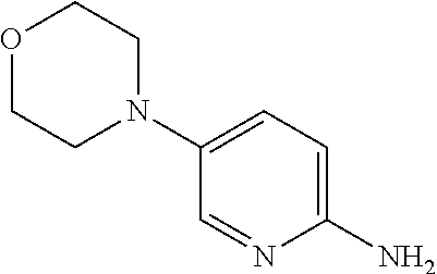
O1CCN(C2=CC=C(N)N=C2)CC1
